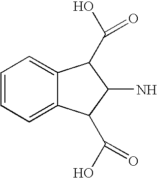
C1=CC=C2C(=C1)C(C(O)=O)C(N)C2C(O)=O
